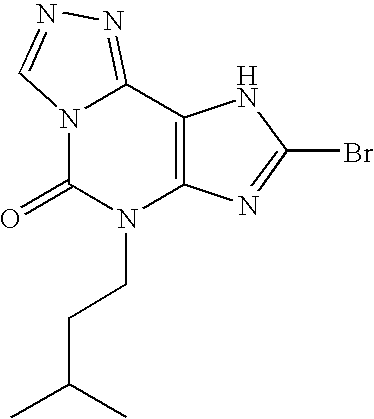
C12=C(C3=NN=CN3C(=O)N1CCC(C)C)NC(Br)=N2
